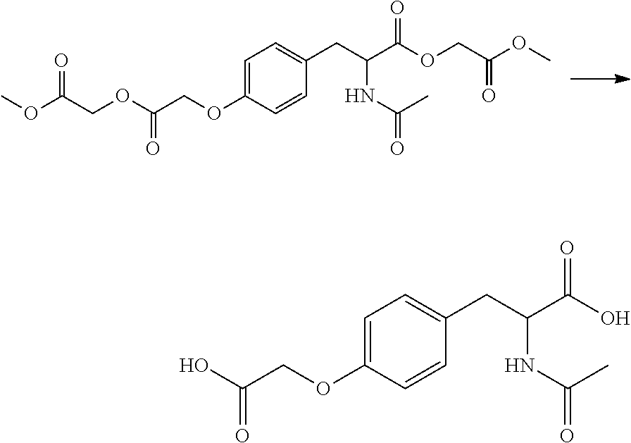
C1=C(OCC(OCC(OC)=O)=O)C=CC(CC(NC(C)=O)C(OCC(OC)=O)=O)=C1.C1=C(OCC(O)=O)C=CC(CC(NC(C)=O)C(O)=O)=C1
